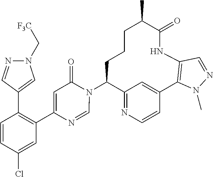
C12=NC=CC(=C1)C1=C(NC(=O)C(C)CCCC2N2C(=O)C=C(C3=C(C4=CN(C[F3C])N=C4)C=CC(Cl)=C3)N=C2)C=NN1C
